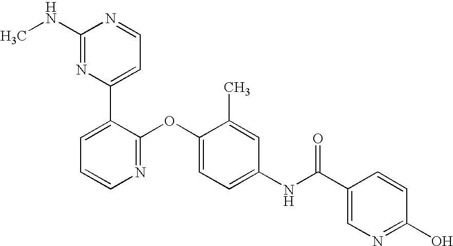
C1(NC)=NC(C2=CC=CN=C2OC2=CC=C(NC(C3=CN=C(O)C=C3)=O)C=C2C)=CC=N1
